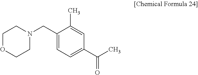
C1N(CC2=CC=C(C(C)=O)C=C2C)CCOC1
